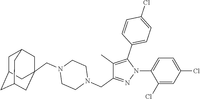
C1C2CC3CC(CN4CCN(CC5=NN(C6=CC=C(Cl)C=C6Cl)C(C6=CC=C(Cl)C=C6)=C5C)CC4)(CC1C3)C2
